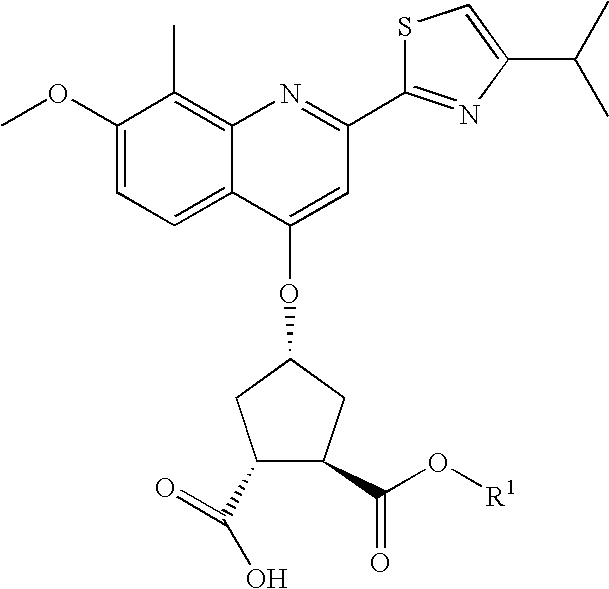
C1(OC)=CC=C2C(=C1C)N=C(C1=NC(C(C)C)=CS1)C=C2OC1CC(C(=O)O)C(C(O[R1])=O)C1
